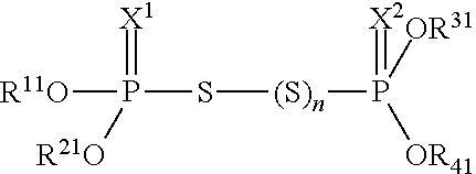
[R11O]P(=[X1])(S[(S)n]P([OR41])([OR31])=[X2])[R21O]
